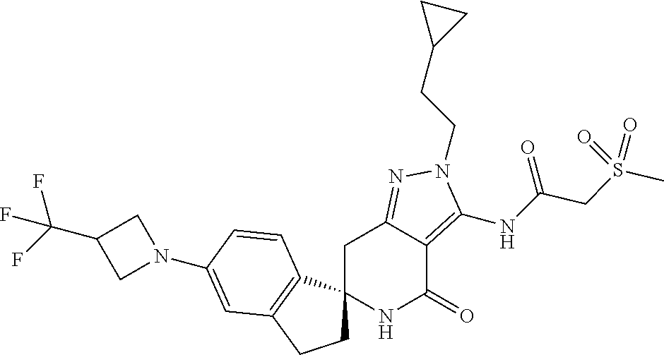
C1C2(C3=C(C1)C=C(N1CC(C(F)(F)F)C1)C=C3)NC(=O)C1=C(NC(=O)CS(C)(=O)=O)N(CCC3CC3)N=C1C2
